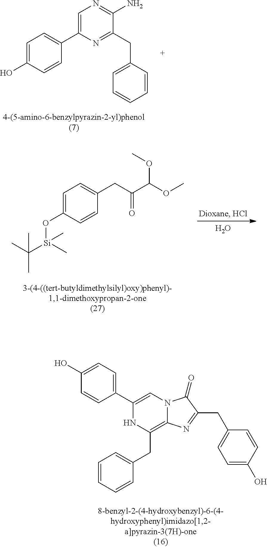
C1=C(O)C=CC(C2=CN=C(N)C(CC3=CC=CC=C3)=N2)=C1.C1(O)=CC=C(C2=CN3C(=C(CC4=CC=CC=C4)N2)N=C(CC2=CC=C(O)C=C2)C3=O)C=C1.O(C1=CC=C(CC(C(OC)OC)=O)C=C1)[Si](C(C)(C)C)(C)C.O
